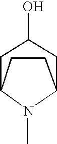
C1C(O)CC2CCC1N2C
